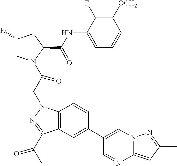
C1(F)CN(C(CN2C3=C(C(C(C)=O)=N2)C=C(C2=CN4C(=CC(C)=N4)N=C2)C=C3)=O)C(C(NC2=CC=CC([OCH2])=C2F)=O)C1
